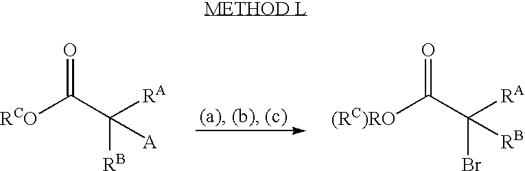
[RCO]C(C([RA])([A])[RB])=O.[(RC)RO]C(C([RA])([RB])Br)=O
